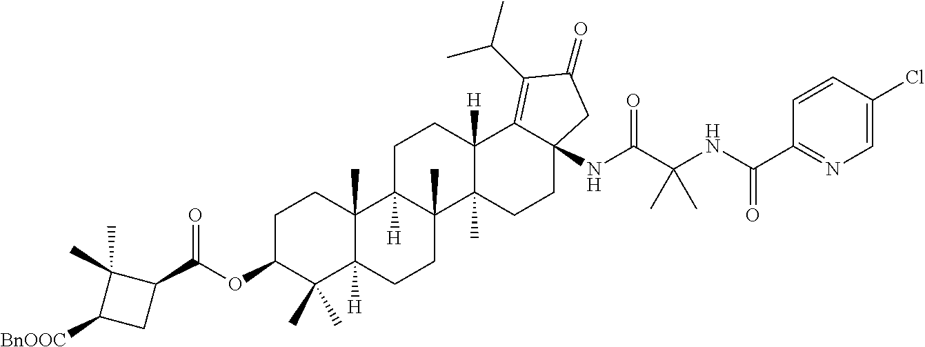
C1C2([H])C(C)(C3(C)C([H])(C1)C1=C(C(C)C)C(=O)CC1(NC(C(NC(C1=NC=C(Cl)C=C1)=O)(C)C)=O)CC3)CCC1([H])C2(C)CCC(OC(C2C(C)(C)C([BnOOC])C2)=O)C1(C)C
